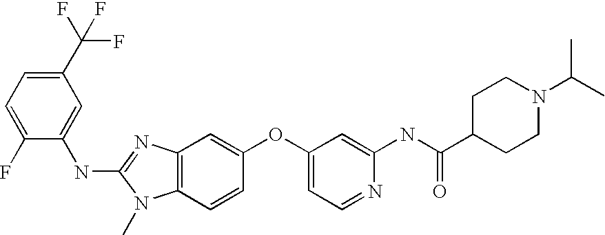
C1(C(F)(F)F)=CC=C(F)C(NC2=NC3=C(N2C)C=CC(OC2=CC=NC(NC(C4CCN(C(C)C)CC4)=O)=C2)=C3)=C1
